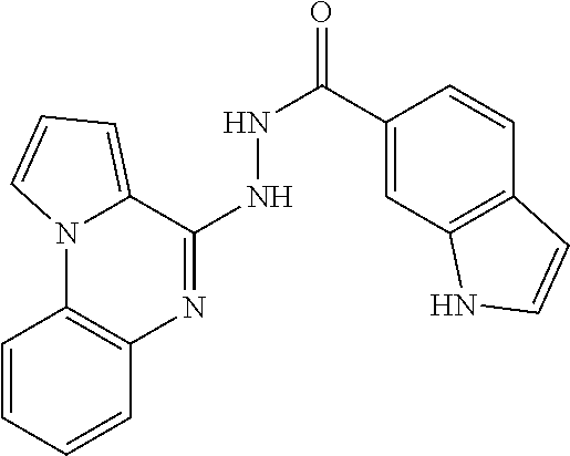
C1=CC=CC2=C1N1C(=CC=C1)C(NNC(=O)C1=CC3=C(C=C1)C=CN3)=N2
